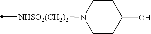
[NHSO2(CH2)2](C)N1CCC(O)CC1
